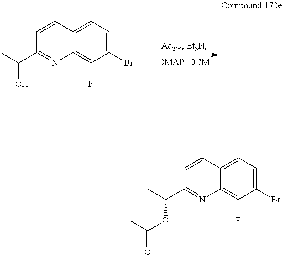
C1(Br)=CC=C2C(=C1F)N=C(C(C)OC(=O)C)C=C2.C1(Br)=CC=C2C(=C1F)N=C(C(C)O)C=C2
